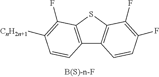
C12=C(SC3=C1C=CC(F)=C3F)C(F)=C([CnH2n+1])C=C2
